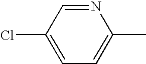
C1=C(Cl)C=NC(C)=C1
